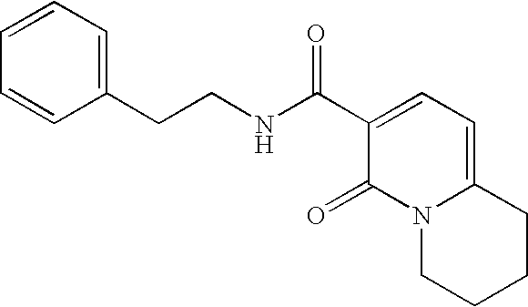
C(CNC(C1=CC=C2N(C1=O)CCCC2)=O)C1=CC=CC=C1
